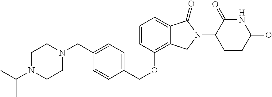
C1(CN2CCN(C(C)C)CC2)=CC=C(COC2=C3C(=CC=C2)C(=O)N(C2CCC(=O)NC2=O)C3)C=C1
